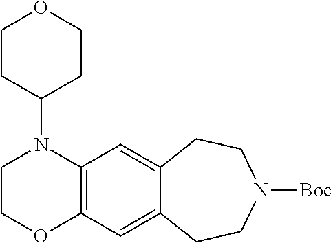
C12=C(C=C3C(=C1)CCN([Boc])CC3)N(C1CCOCC1)CCO2
